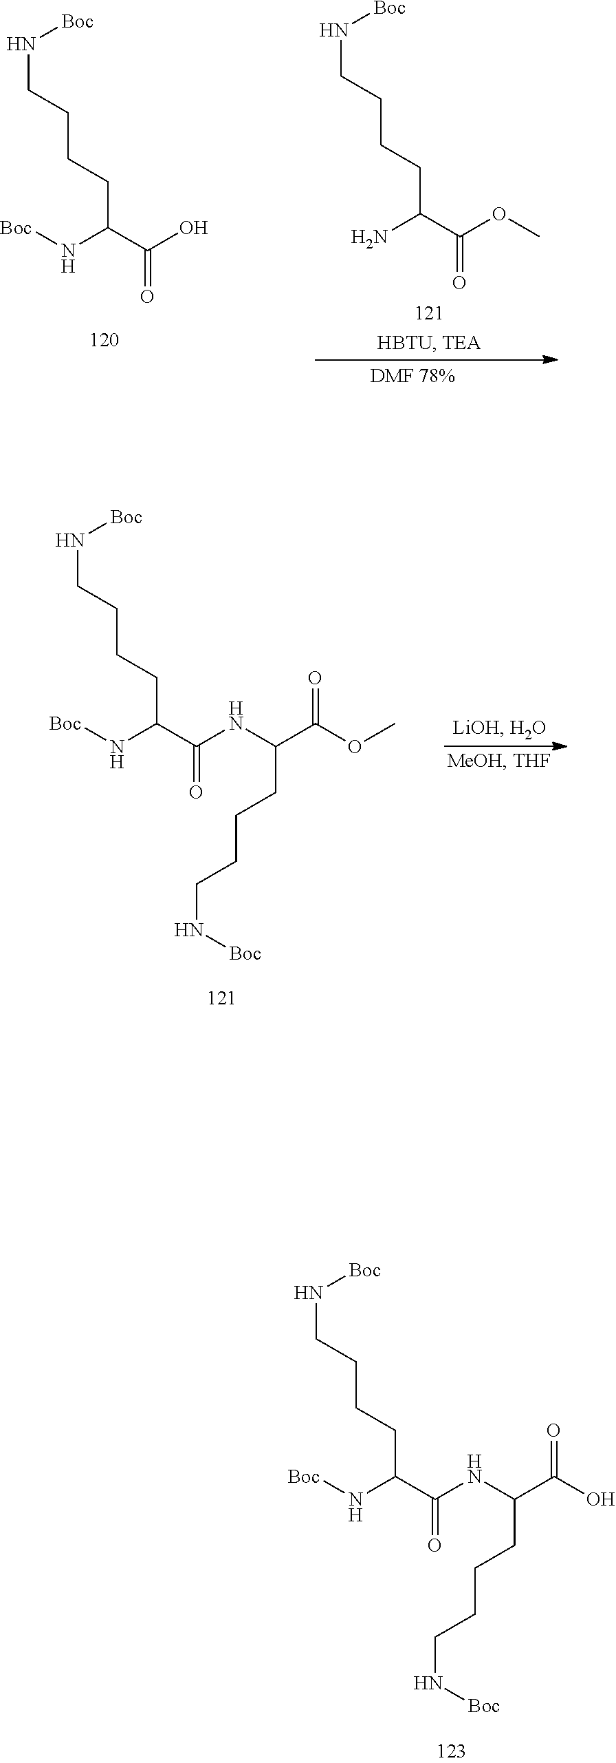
N([Boc])CCCCC(C(OC)=O)N.N([Boc])CCCCC(C(O)=O)N[Boc].N([Boc])CCCCC(C(NC(C(OC)=O)CCCCN[Boc])=O)N[Boc].N([Boc])CCCCC(C(NC(C(O)=O)CCCCN[Boc])=O)N[Boc]
